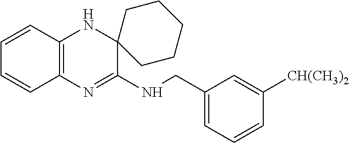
C1=CC2=C(C=C1)N=C(NCC1=CC=CC([CH(CH3)2])=C1)C1(N2)CCCCC1
